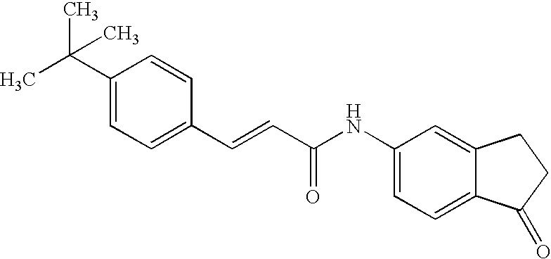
C1(C=CC(=O)NC2=CC=C3C(=C2)CCC3=O)=CC=C(C(C)(C)C)C=C1
